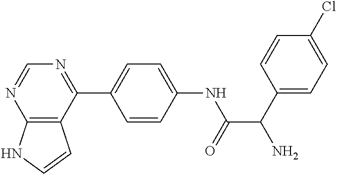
C1(C2=CC=C(NC(C(C3=CC=C(Cl)C=C3)N)=O)C=C2)=NC=NC2=C1C=CN2
